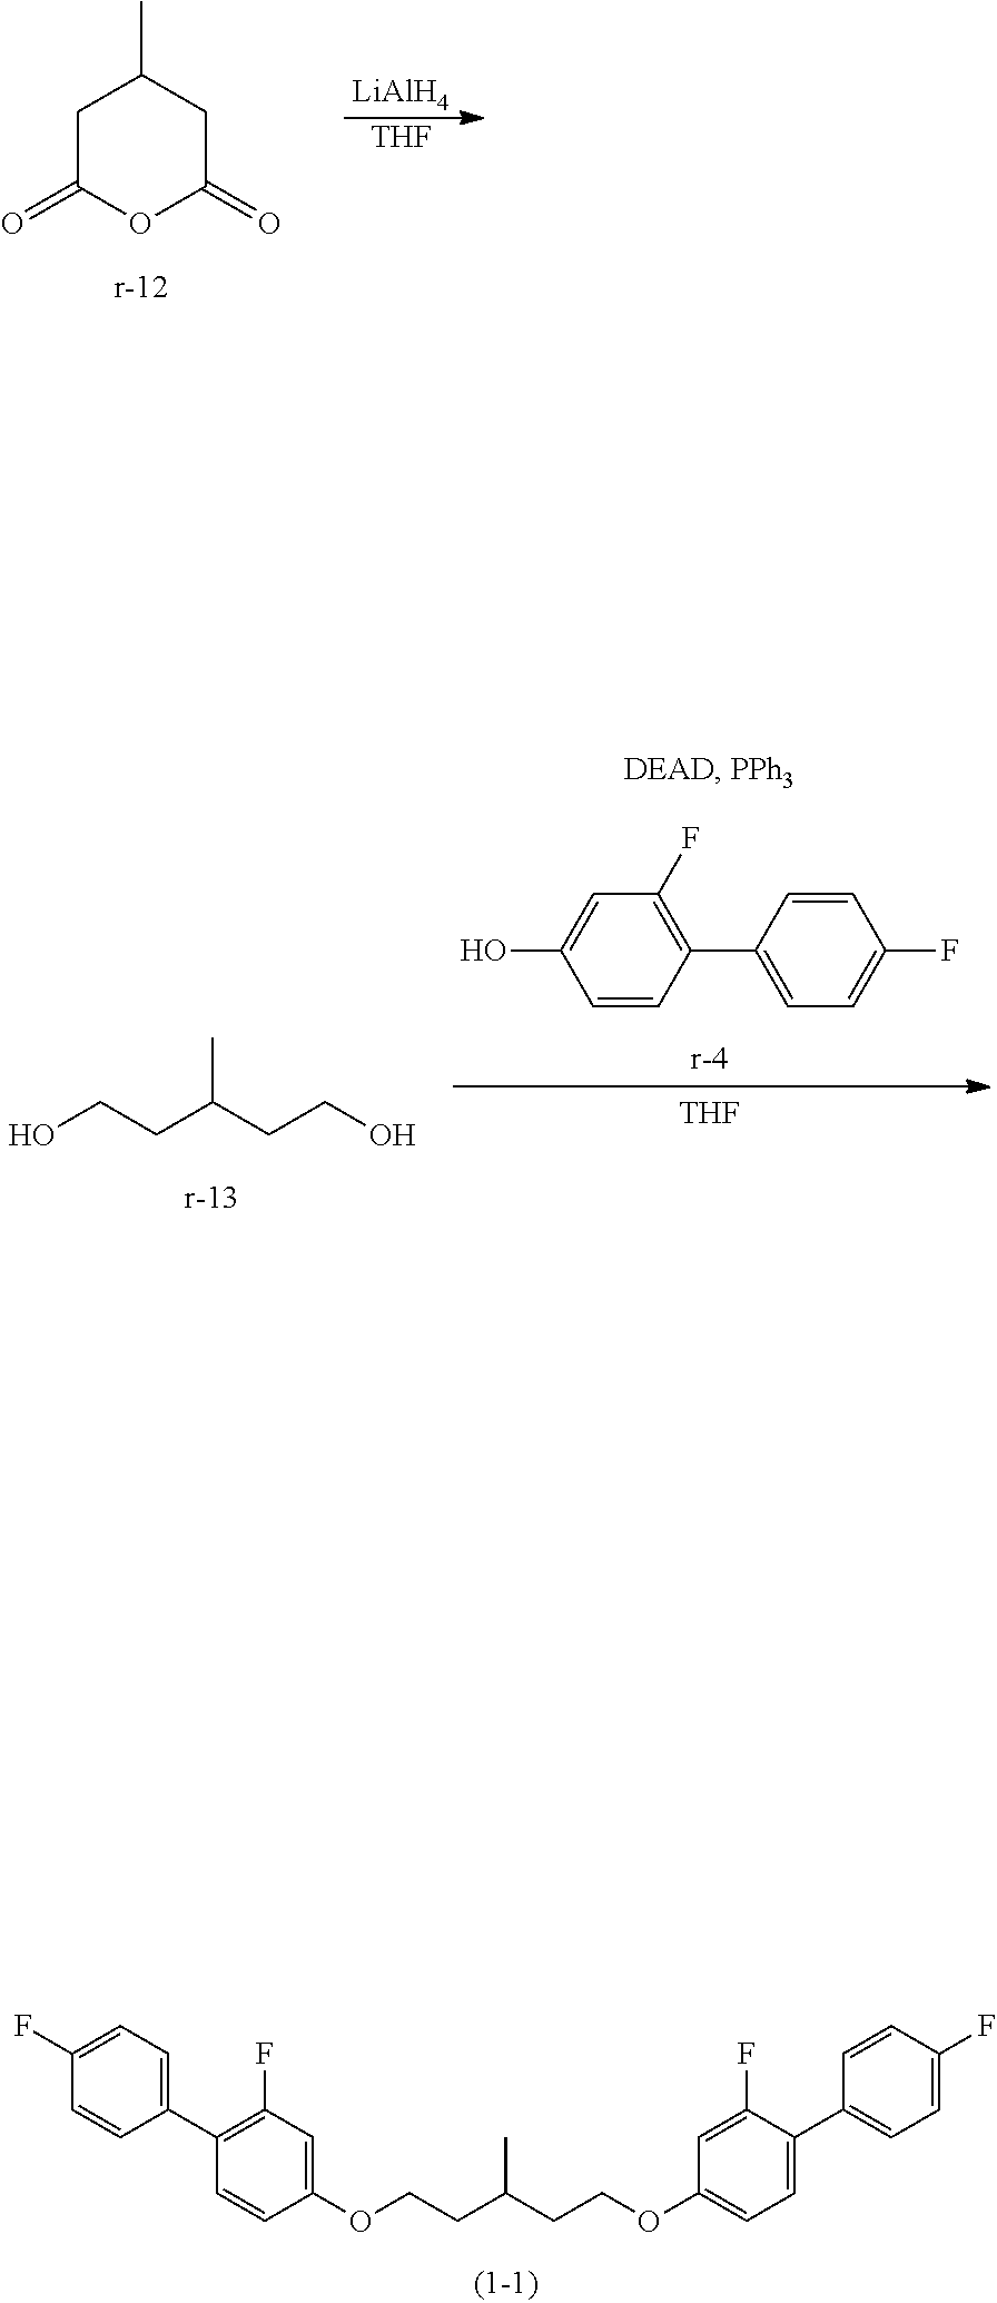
C1C(=O)OC(=O)CC1C.[LiAlH4].[THF].C1(O)=CC(F)=C(C2=CC=C(F)C=C2)C=C1.[THF].OCCC(CCO)C.[r-13].C1(C2=CC=C(F)C=C2)=C(F)C=C(OCCC(CCOC2=CC=C(C3=CC=C(F)C=C3)C(F)=C2)C)C=C1
